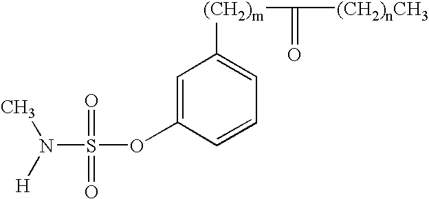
N(S(OC1=CC([(CH2)m]C([(CH2)nCH3])=O)=CC=C1)(=O)=O)([H])C
